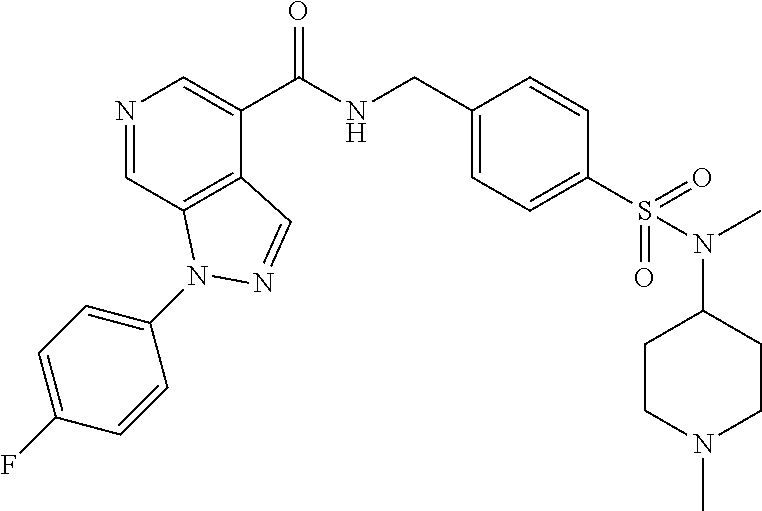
N1=CC2=C(C(C(NCC3=CC=C(S(=O)(=O)N(C4CCN(C)CC4)C)C=C3)=O)=C1)C=NN2C1=CC=C(F)C=C1
